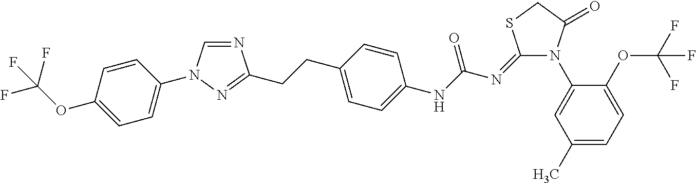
N1=CN(C2=CC=C(OC(F)(F)F)C=C2)N=C1CCC1=CC=C(NC(N=C2N(C3=CC(C)=CC=C3OC(F)(F)F)C(=O)CS2)=O)C=C1
